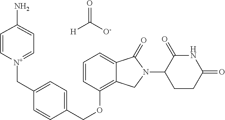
C(OC1=C2C(=CC=C1)C(=O)N(C1C(=O)NC(=O)CC1)C2)C1=CC=C(C[N+]2=CC=C(N)C=C2)C=C1.C([H])(=O)[O-]
